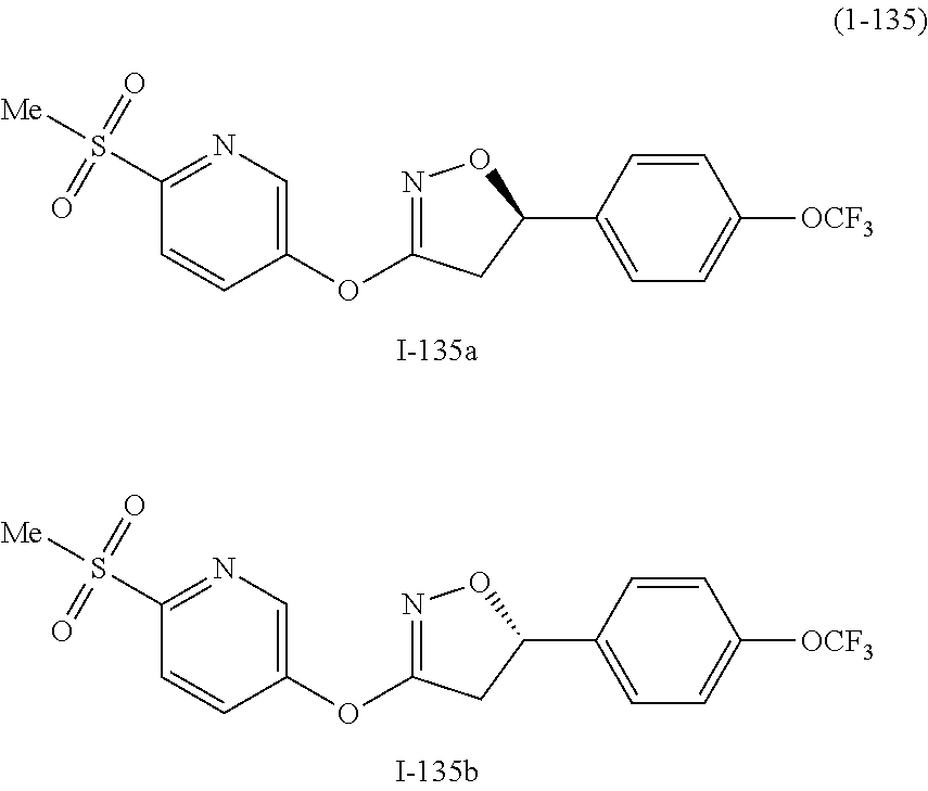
C1=CC(OC2=NOC(C3=CC=C([OCF3])C=C3)C2)=CN=C1S([Me])(=O)=O.C1=CC(OC2=NOC(C3=CC=C([OCF3])C=C3)C2)=CN=C1S([Me])(=O)=O
